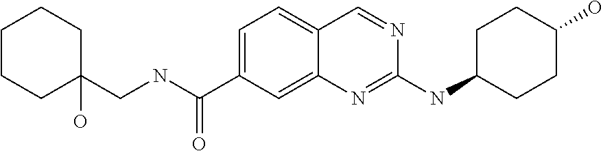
C1CC(CNC(C2=CC=C3C(=C2)N=C(NC2CCC(O)CC2)N=C3)=O)(O)CCC1
